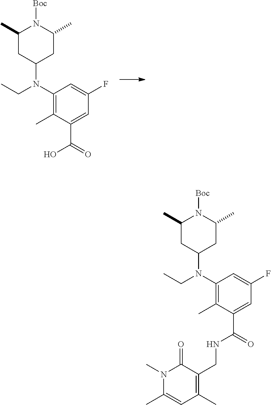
C1(N(CC)C2CC(C)N([Boc])C(C)C2)=C(C)C(C(=O)NCC2=C(C)C=C(C)N(C)C2=O)=CC(F)=C1.C1(N(CC)C2CC(C)N([Boc])C(C)C2)=C(C)C(C(=O)O)=CC(F)=C1
